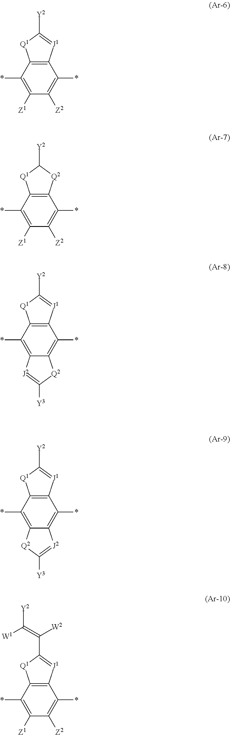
C12=C(C(*)=C([Z2])C([Z1])=C1*)[J1]=C([Y2])[Q1]2.C12=C(C(*)=C([Z2])C([Z1])=C1*)[Q2]C([Y2])[Q1]2.C12=C(C(*)=C3C(=C1*)[J2]=C([Y3])[Q2]3)[J1]=C([Y2])[Q1]2.C12=C(C(*)=C3C(=C1*)[Q2]C([Y3])=[J2]3)[J1]=C([Y2])[Q1]2.C12=C(C(*)=C([Z2])C([Z1])=C1*)[J1]=C(C(=C([W1])[Y2])[W2])[Q1]2
